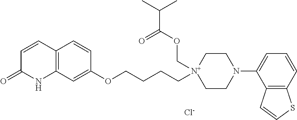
C12=C(C=C(OCCCC[N+]3(COC(C(C)C)=O)CCN(C4=CC=CC5=C4C=CS5)CC3)C=C1)NC(=O)C=C2.[Cl-]
